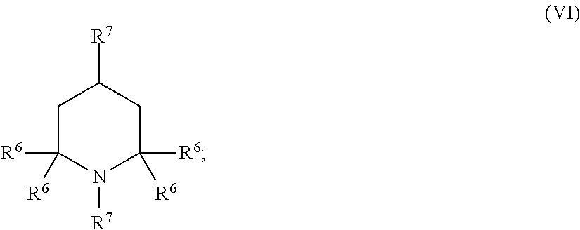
C1C([R6])([R6])N([R7])C([R6])([R6])CC1[R7]
